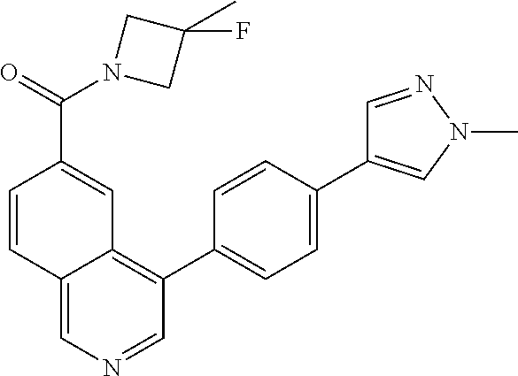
C1(C2=CC=C(C3=CN(C)N=C3)C=C2)=C2C(=CN=C1)C=CC(C(=O)N1CC(C)(F)C1)=C2
